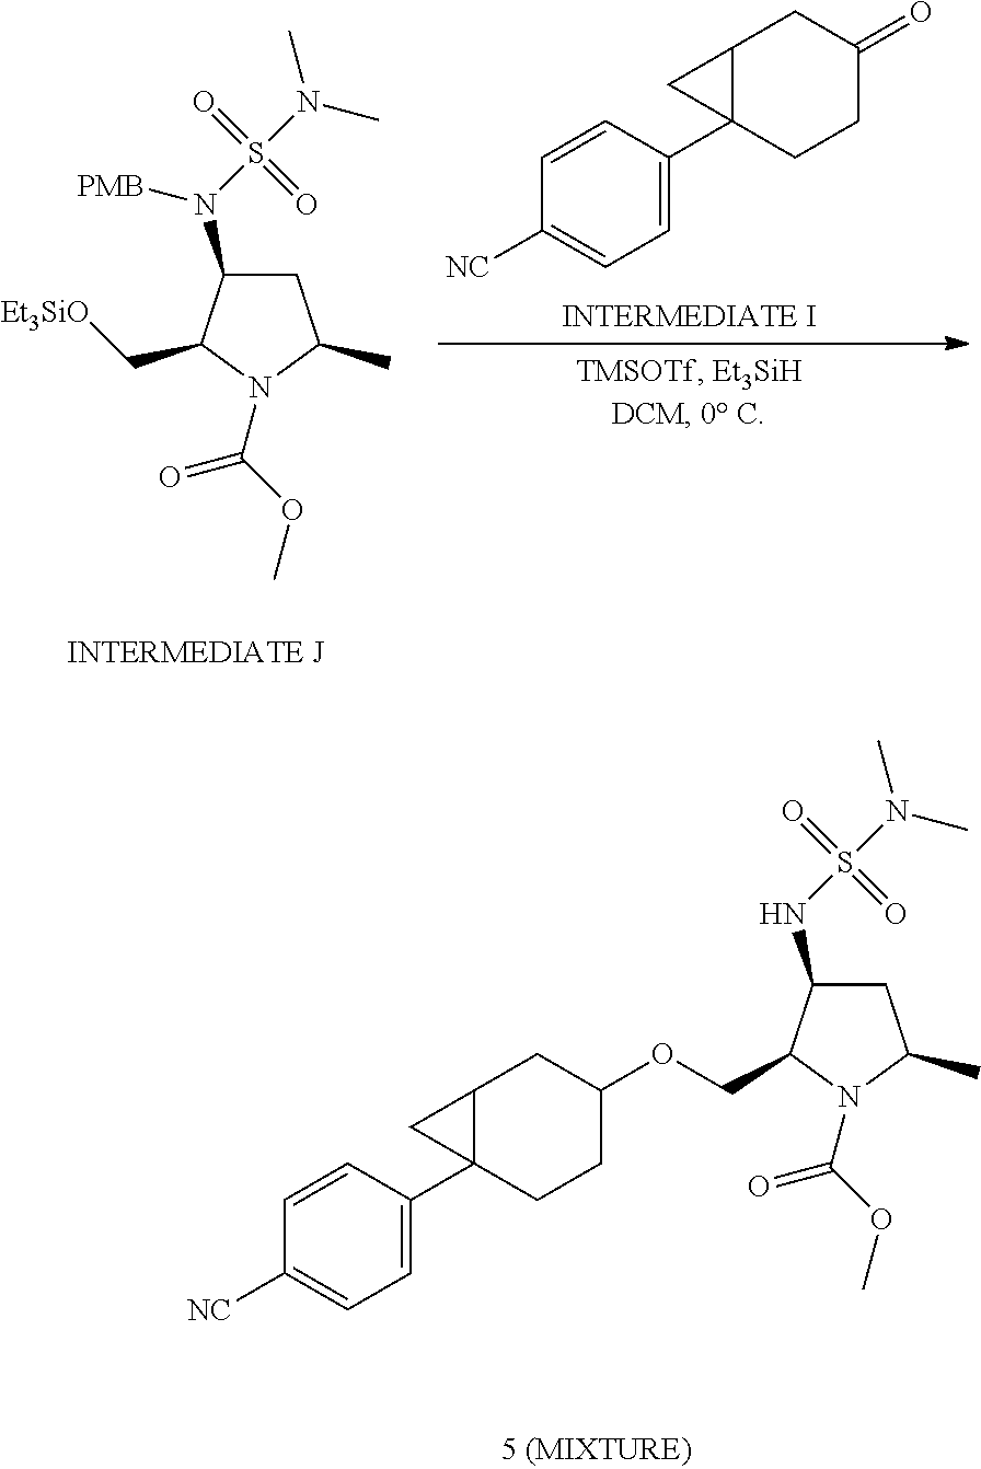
C1(C23C(CC(=O)CC2)C3)=CC=C([NC])C=C1.C1C(N(S(N(C)C)(=O)=O)[PMB])C(C[Et3SiO])N(C(OC)=O)C1C.C1C(NS(N(C)C)(=O)=O)C(COC2CCC3(C4=CC=C([NC])C=C4)C(C2)C3)N(C(OC)=O)C1C
